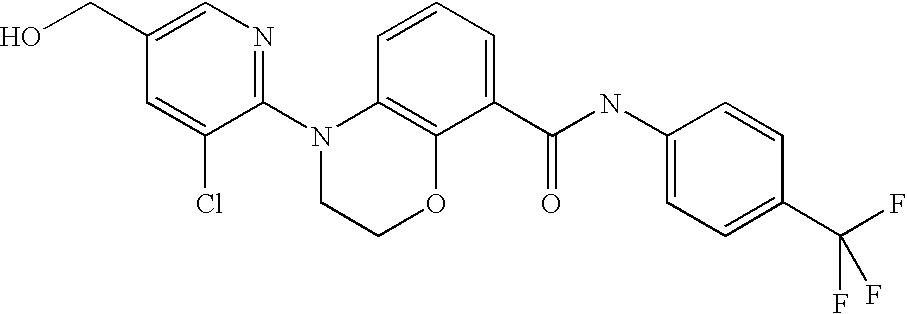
C1(N2CCOC3=C2C=CC=C3C(NC2=CC=C(C(F)(F)F)C=C2)=O)=NC=C(CO)C=C1Cl
